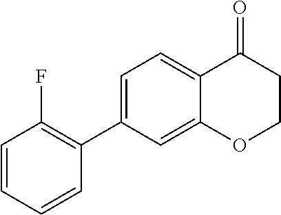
C1=C(C2=C(F)C=CC=C2)C=C2C(=C1)C(=O)CCO2
